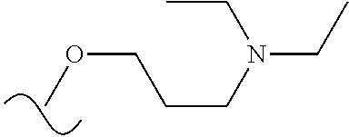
O(CCCN(CC)CC)C
